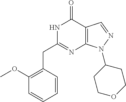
N1C(CC2=C(OC)C=CC=C2)=NC2=C(C1=O)C=NN2C1CCOCC1
